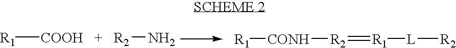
[R1][COOH   +   R2]N.[R1][CONH][R2]=[R1][L][R2]
